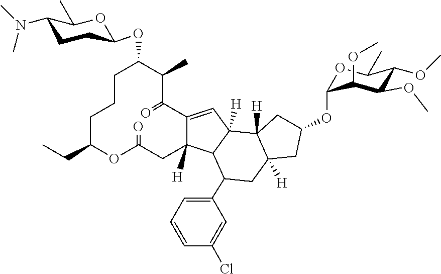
C1C(CC)OC(=O)CC2([H])C(=CC3([H])C2C(C2=CC=CC(Cl)=C2)CC2([H])C3([H])CC(OC3OC(C)C(OC)C(OC)C3OC)C2)C(=O)C(C)C(OC2CCC(N(C)C)C(C)O2)CC1
